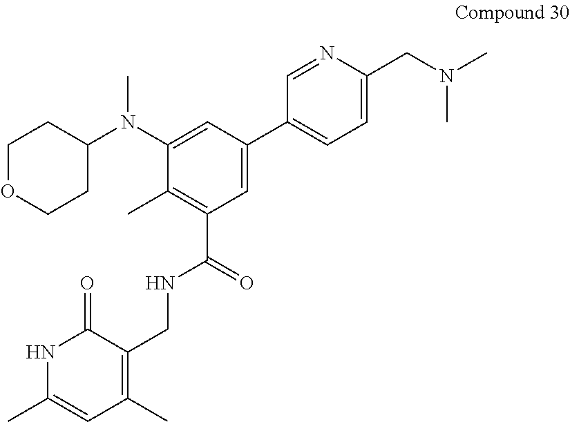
C1OCCC(N(C2=CC(C3=CC=C(CN(C)C)N=C3)=CC(C(=O)NCC3=C(C)C=C(C)NC3=O)=C2C)C)C1
